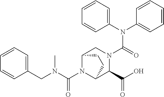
C1(N(C2=CC=CC=C2)C(=O)N2CC3N(C(N(C)CC4=CC=CC=C4)=O)C(C2C(O)=O)CC3)=CC=CC=C1
